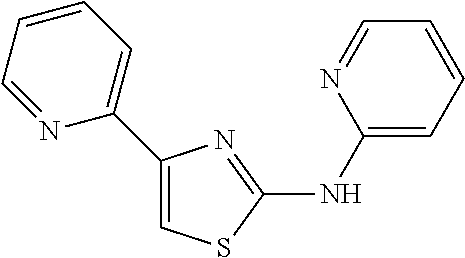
C1(NC2=NC(C3=CC=CC=N3)=CS2)=CC=CC=N1
